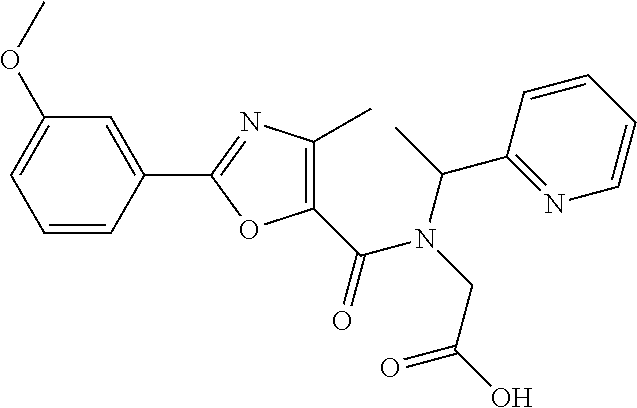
C1=CC(C2=NC(C)=C(C(=O)N(CC(O)=O)C(C)C3=NC=CC=C3)O2)=CC(OC)=C1
